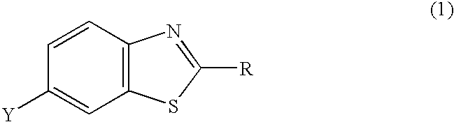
C12=C(C=CC([Y])=C1)N=C([R])S2
